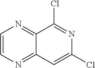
C12=NC=CN=C1C=C(Cl)N=C2Cl
